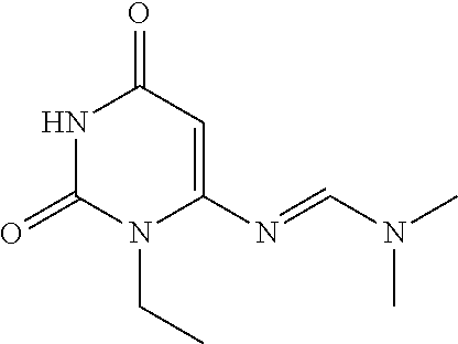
N1C(=O)N(CC)C(N=CN(C)C)=CC1=O
